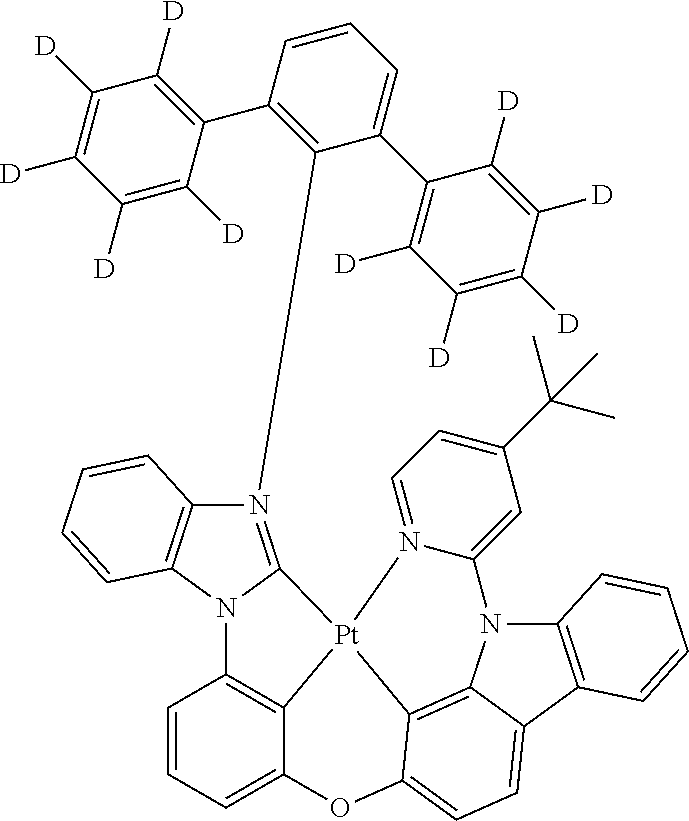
C1=CC2=C3C(=C1)OC1=CC=C4C5=C1[Pt]3(C1=N(C3=C(C6=C([D])C([D])=C([D])C([D])=C6[D])C=CC=C3C3=C([D])C([D])=C([D])C([D])=C3[D])C3=C(N21)C=CC=C3)N1=CC=C(C(C)(C)C)C=C1N5C1=C4C=CC=C1
